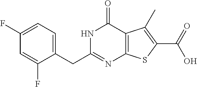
C1(CC2=NC3=C(C(=O)N2)C(C)=C(C(O)=O)S3)=CC=C(F)C=C1F
